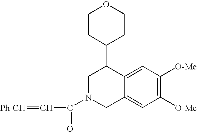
C1CC(C2CN(C(=O)C=[Ph-CH])CC3=CC([O-Me])=C([O-Me])C=C23)CCO1
